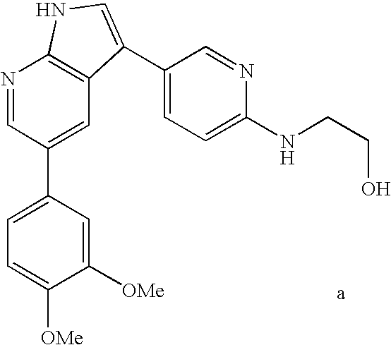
N1=CC(C2=CC=C([OMe])C([OMe])=C2)=CC2=C1NC=C2C1=CC=C(NCCO)N=C1
